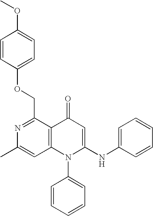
C1(C)=CC2=C(C(COC3=CC=C(OC)C=C3)=N1)C(=O)C=C(NC1=CC=CC=C1)N2C1=CC=CC=C1
